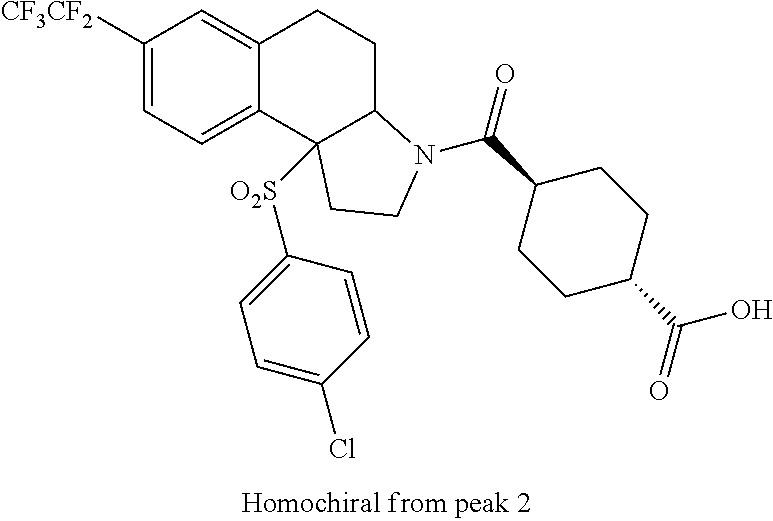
C1([CF3CF2])=CC=C2C(=C1)CCC1C2([O2S]C2=CC=C(Cl)C=C2)CCN1C(C1CCC(C(=O)O)CC1)=O
